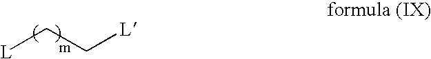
[L]CC[L]
